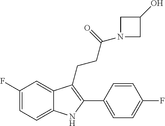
C1=C2C(CCC(=O)N3CC(O)C3)=C(C3=CC=C(F)C=C3)NC2=CC=C1F
